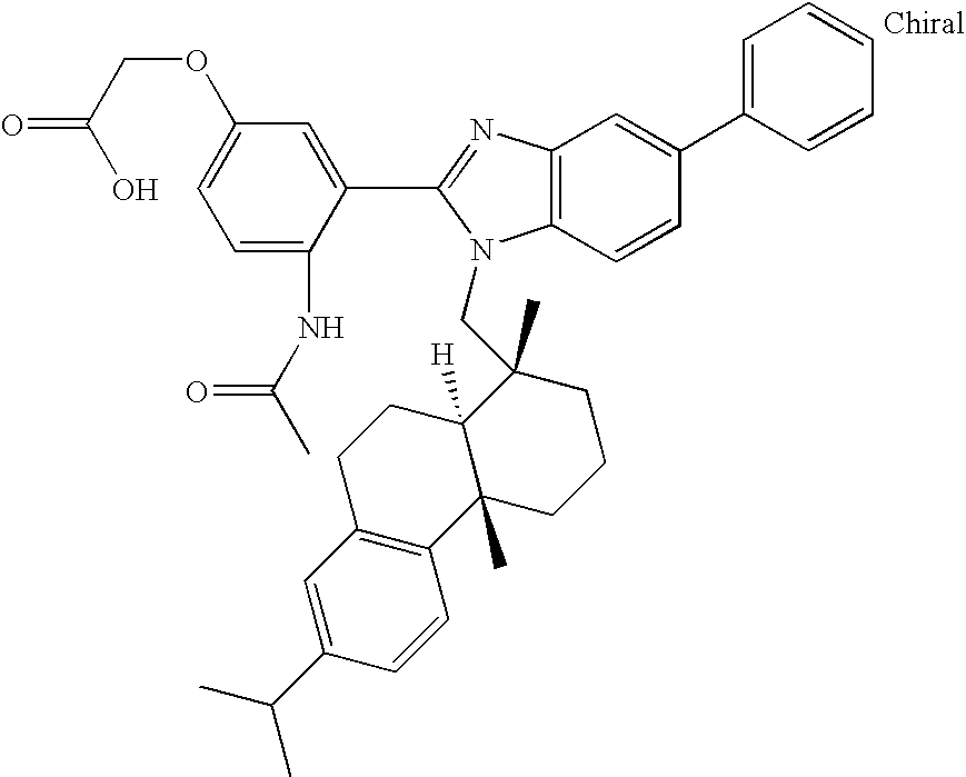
C1=C(NC(C)=O)C(C2=NC3=C(N2CC2(C)C4([H])C(C)(CCC2)C2=C(CC4)C=C(C(C)C)C=C2)C=CC(C2=CC=CC=C2)=C3)=CC(OCC(=O)O)=C1
